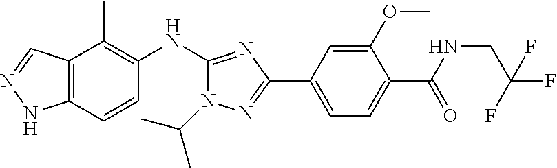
C12=C(C=CC(NC3=NC(C4=CC=C(C(NCC(F)(F)F)=O)C(OC)=C4)=NN3C(C)C)=C1C)NN=C2
